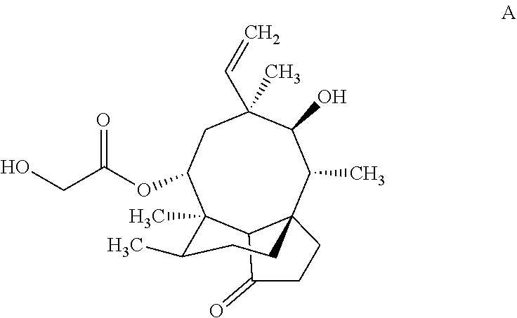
O=C(OC1CC(C)(C=C)C(O)C(C)C23C(C1(C)C(C)CC2)C(=O)CC3)CO
